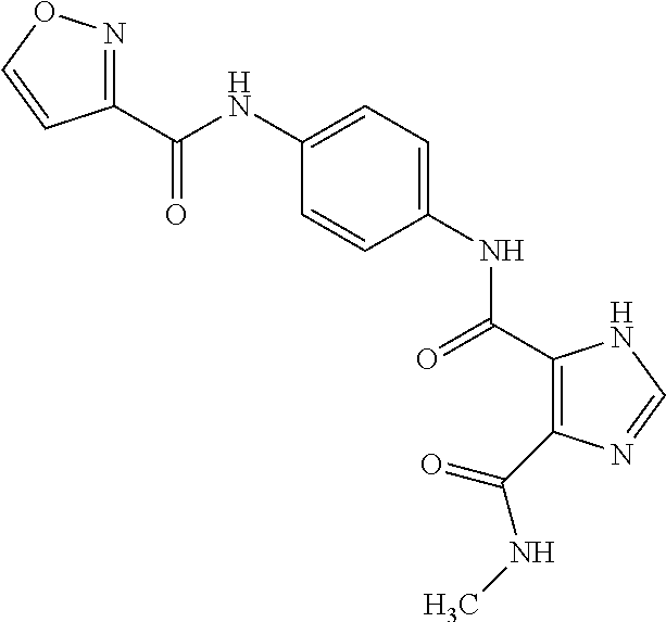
C(NC1=CC=C(NC(=O)C2=C(C(NC)=O)N=CN2)C=C1)(=O)C1=NOC=C1
